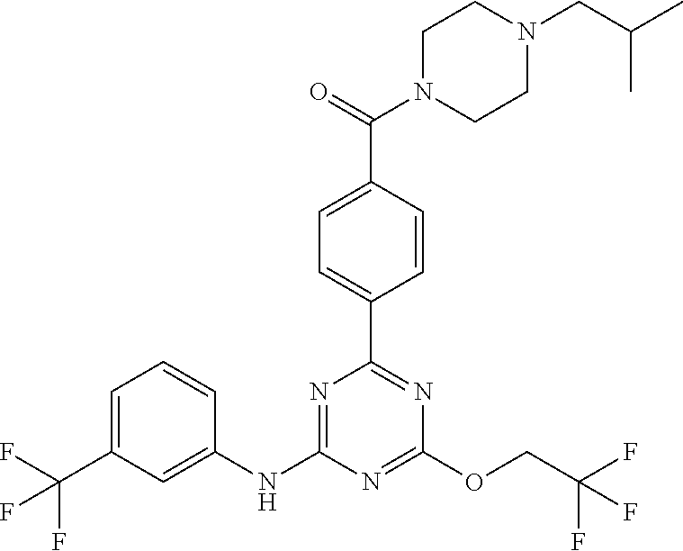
N1=C(OCC(F)(F)F)N=C(C2=CC=C(C(N3CCN(CC(C)C)CC3)=O)C=C2)N=C1NC1=CC(C(F)(F)F)=CC=C1
